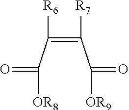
C(=C(C([OR8])=O)[R6])(C([OR9])=O)[R7]
